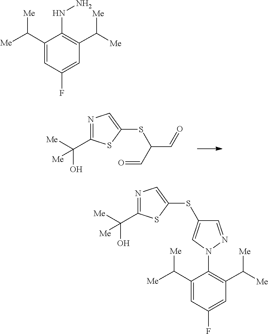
N1=C(C([Me])(O)[Me])SC(SC(C=O)C=O)=C1.C1(NN)=C(C([Me])[Me])C=C(F)C=C1C([Me])[Me].C1(N2N=CC(SC3=CN=C(C([Me])(O)[Me])S3)=C2)=C(C([Me])[Me])C=C(F)C=C1C([Me])[Me]
